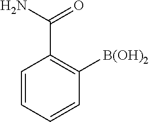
C1=CC=CC([B(OH)2])=C1C(N)=O
